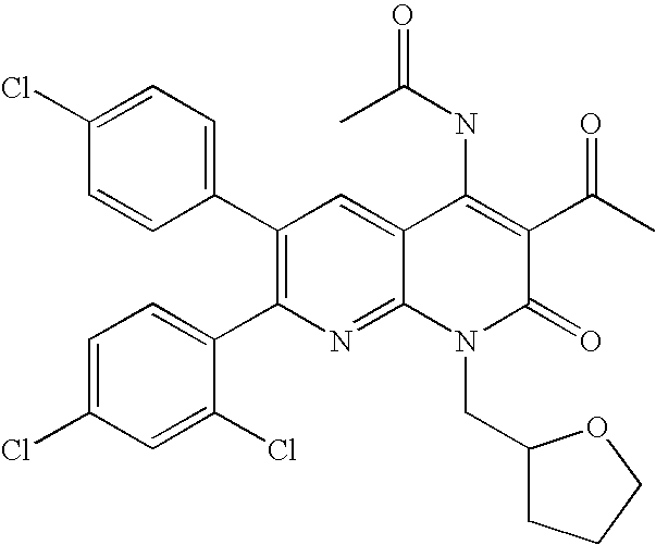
C1(Cl)=CC=C(C2=C(C3=CC=C(Cl)C=C3Cl)N=C3C(=C2)C(NC(=O)C)=C(C(C)=O)C(=O)N3CC2CCCO2)C=C1
